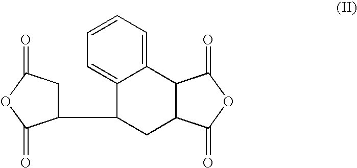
C12=CC=CC=C1C1C(CC2C2CC(=O)OC2=O)C(=O)OC1=O
